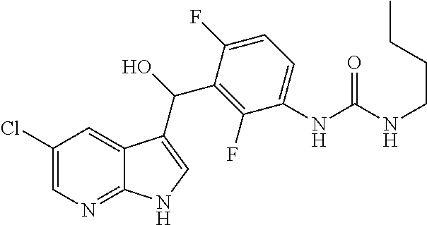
C1(Cl)=CN=C2C(=C1)C(C(C1=C(F)C(NC(NCCCC)=O)=CC=C1F)O)=CN2
